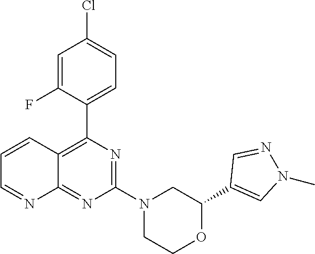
C1(C2=CN(C)N=C2)OCCN(C2=NC(C3=CC=C(Cl)C=C3F)=C3C(=N2)N=CC=C3)C1
